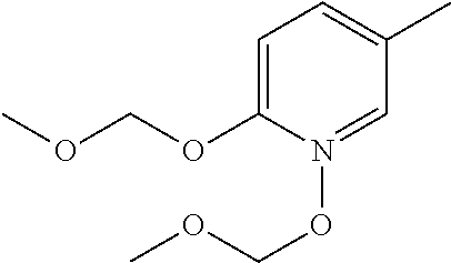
C1=C(OCOC)N(OCOC)=CC(C)=C1
